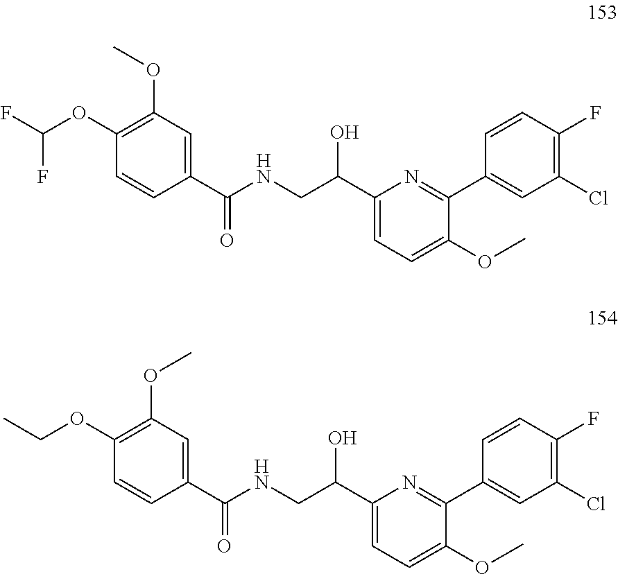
C1(OC(F)F)=C(OC)C=C(C(NCC(C2=CC=C(OC)C(C3=CC(Cl)=C(F)C=C3)=N2)O)=O)C=C1.C1(OCC)=C(OC)C=C(C(NCC(C2=CC=C(OC)C(C3=CC(Cl)=C(F)C=C3)=N2)O)=O)C=C1
